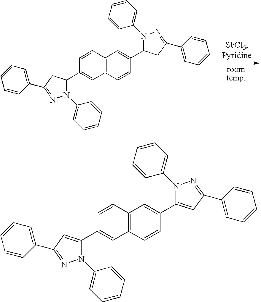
N1(C2=CC=CC=C2)C(C2=CC3=C(C=C2)C=C(C2N(C4=CC=CC=C4)N=C(C4=CC=CC=C4)C2)C=C3)CC(C2=CC=CC=C2)=N1.N1(C2=CC=CC=C2)C(C2=CC3=C(C=C2)C=C(C2=CC(C4=CC=CC=C4)=NN2C2=CC=CC=C2)C=C3)=CC(C2=CC=CC=C2)=N1
